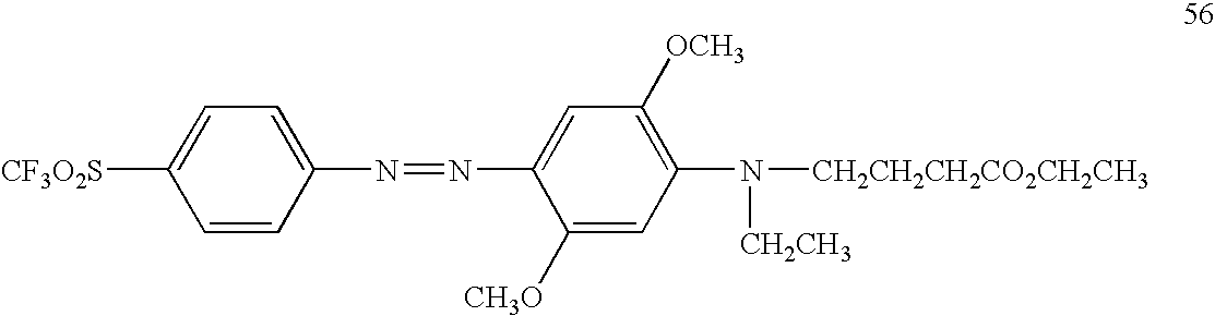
C1=C([CF3O2S])C=CC(N=NC2=CC([OCH3])=C(N([CH2CH2CH2CO2CH2CH3])[CH2CH3])C=C2[CH3O])=C1
